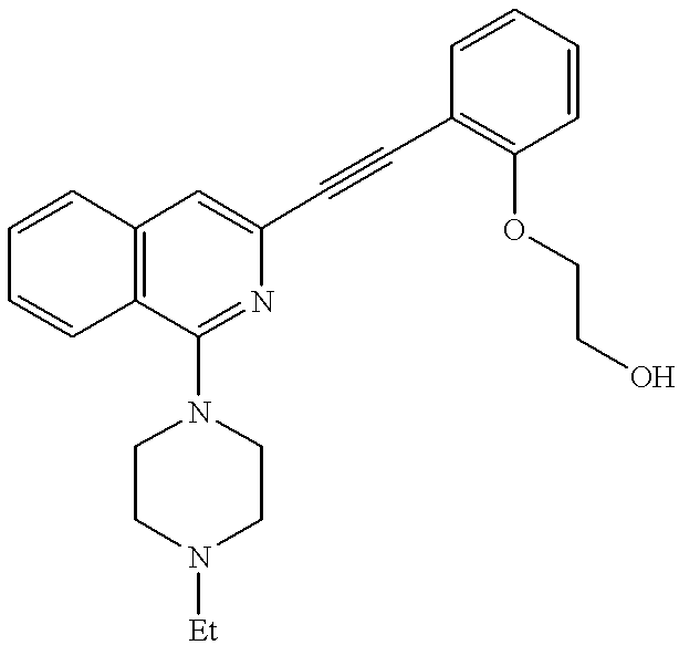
C1=CC2=C(C=C1)C(N1CCN([Et])CC1)=NC(C#CC1=C(OCCO)C=CC=C1)=C2
